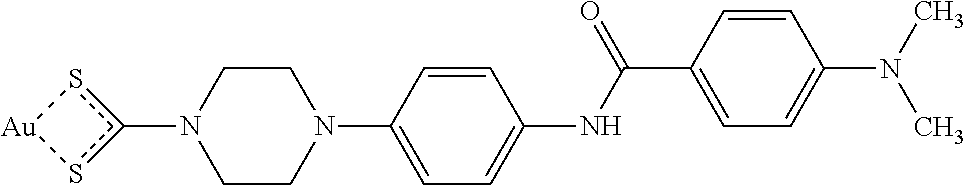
C1CN(C2=CC=C(NC(C3=CC=C(N(C)C)C=C3)=O)C=C2)CCN1c1s[Au]s1
